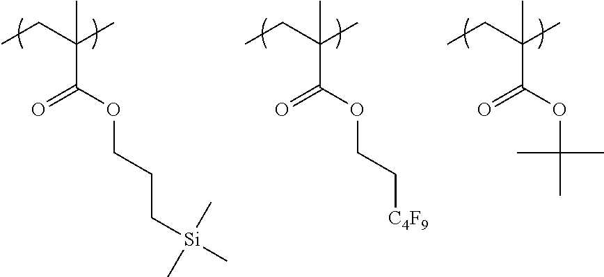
C(C(C)(C(=O)OC(C)(C)C)C)C.C(C(C)(C(OCC[C4F9])=O)C)C.C(C(C)(C)C(OCCC[Si](C)(C)C)=O)C
